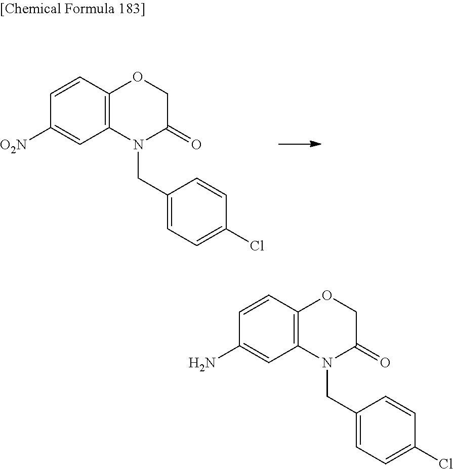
C1=CC2=C(C=C1N)N(CC1=CC=C(Cl)C=C1)C(=O)CO2.C1=CC2=C(C=C1[O2N])N(CC1=CC=C(Cl)C=C1)C(=O)CO2
